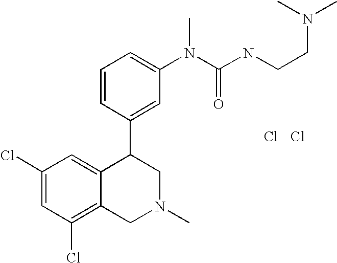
C1(Cl)=CC(Cl)=C2C(=C1)C(C1=CC(N(C(NCCN(C)C)=O)C)=CC=C1)CN(C)C2.Cl.Cl
